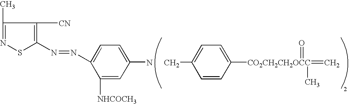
CC1=CC=C([CO2CH2CH2OCC](=O)(C)=C)C=C1.C1(N)=CC=C(N=NC2=C([CN])C(C)=NS2)C([NHCOCH3])=C1
